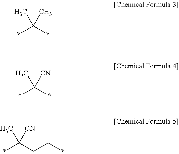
*C(*)(C)C.*C(*)([CN])C.*C(CC*)([CN])C
